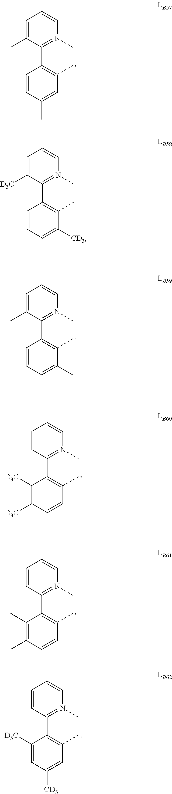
C1=C(C)C(C2=C(C)C=C(C)C=C2)=N(C)C=C1.C1=C(C)C(C2=C(C)C(C)=CC=C2)=N(C)C=C1.C1=CC(C2=C(C)C=CC([D3C])=C2[D3C])=N(C)C=C1.C1=CC(C2=C(C)C=CC(C)=C2C)=N(C)C=C1.C1=C([D3C])C(C2=C(C)C([CD3])=CC=C2)=N(C)C=C1.C1=CC(C2=C(C)C=C([CD3])C=C2[D3C])=N(C)C=C1
